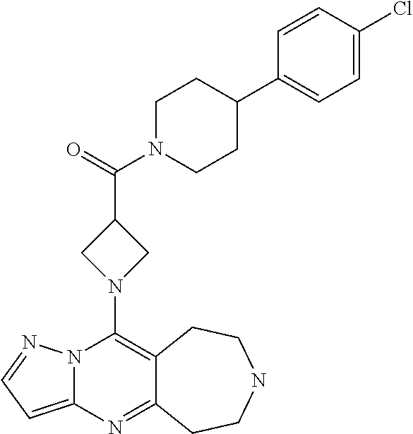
N12C(=CC=N1)N=C1C(=C2N2CC(C(=O)N3CCC(C4=CC=C(Cl)C=C4)CC3)C2)CCNCC1
